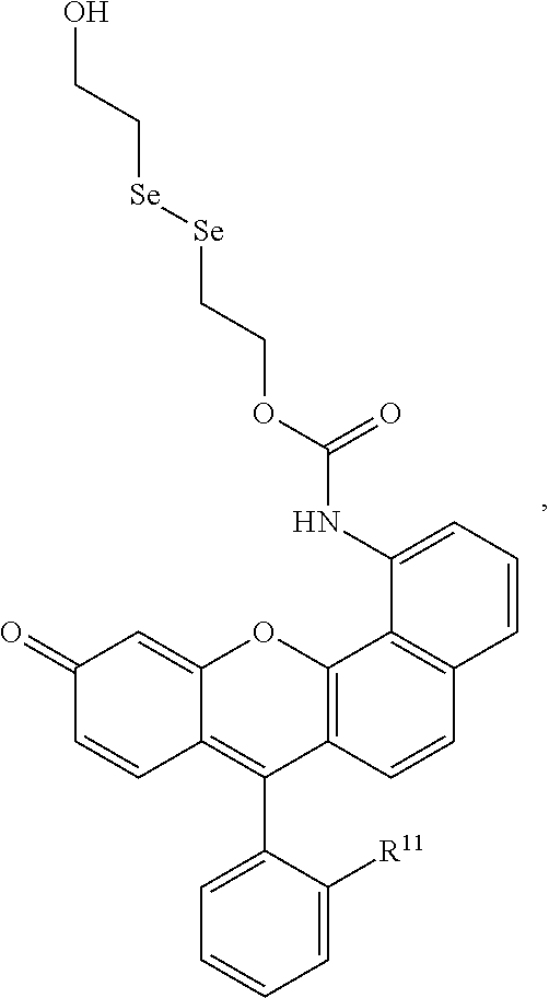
C12=CC(=O)C=CC1=C(C1=CC=CC=C1[R11])C1=C(O2)C2=C(C=C1)C=CC=C2NC(OCC[Se][Se]CCO)=O
